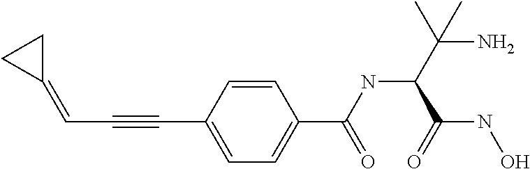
C1(=CC#CC2=CC=C(C(NC(C(N)(C)C)C(NO)=O)=O)C=C2)CC1
